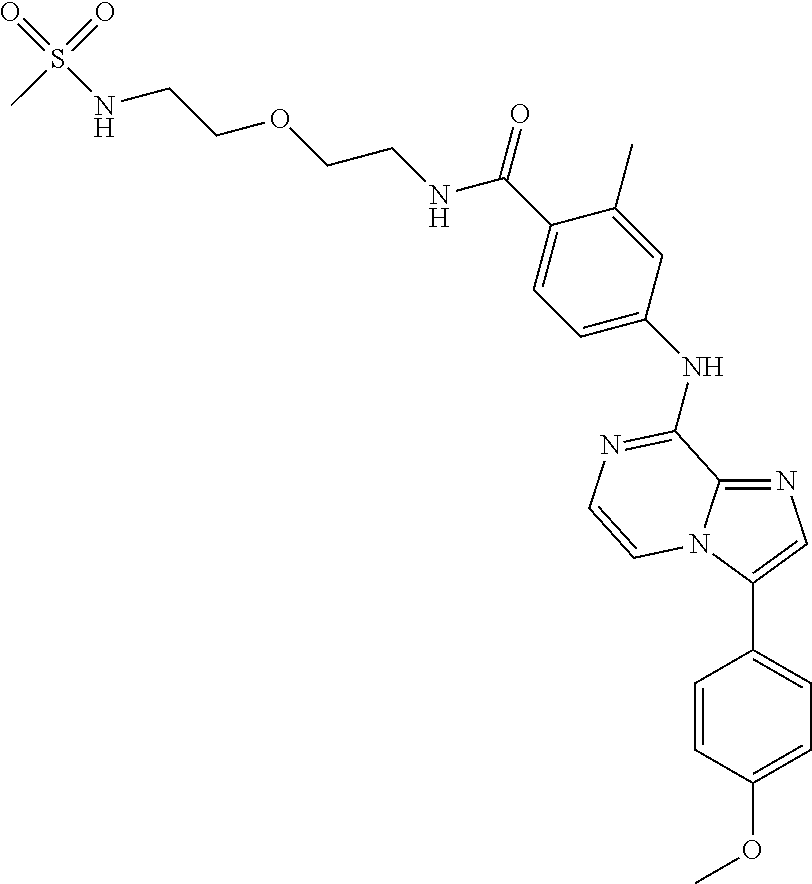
C(C1=CC=C(NC2=NC=CN3C(C4=CC=C(OC)C=C4)=CN=C32)C=C1C)(=O)NCCOCCNS(=O)(=O)C
